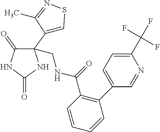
C1(=O)C(C2=CSN=C2C)(CNC(=O)C2=C(C3=CC=C(C(F)(F)F)N=C3)C=CC=C2)NC(=O)N1
